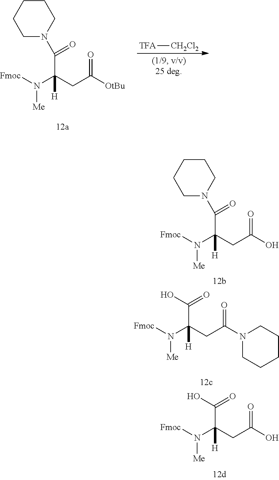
[Fmoc]N(C(CC([OtBu])=O)(C(N1CCCCC1)=O)[H])[Me].[TFA][CH2Cl2].[Fmoc]N(C(CC(O)=O)(C(N1CCCCC1)=O)[H])[Me].[Fmoc]N(C(CC(N1CCCCC1)=O)(C(=O)O)[H])[Me].[Fmoc]N(C(CC(O)=O)(C(=O)O)[H])[Me]
